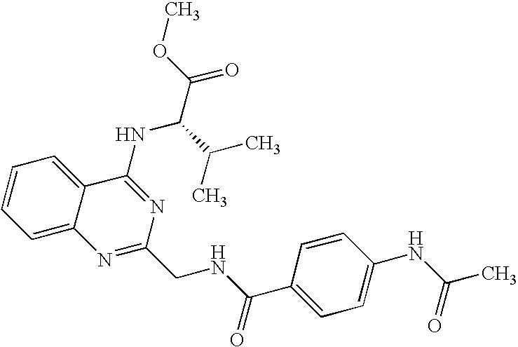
C1=CC=C2C(=C1)C(NC(C(C)C)C(=O)OC)=NC(CNC(=O)C1=CC=C(NC(C)=O)C=C1)=N2
